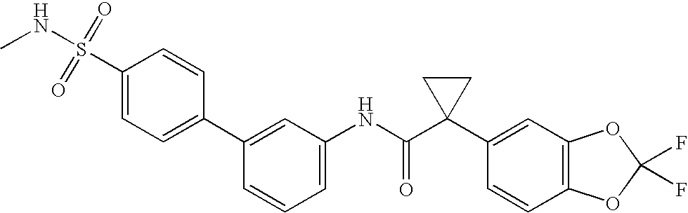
C1(C2=CC(NC(C3(C4=CC5=C(C=C4)OC(F)(F)O5)CC3)=O)=CC=C2)=CC=C(S(=O)(=O)NC)C=C1
